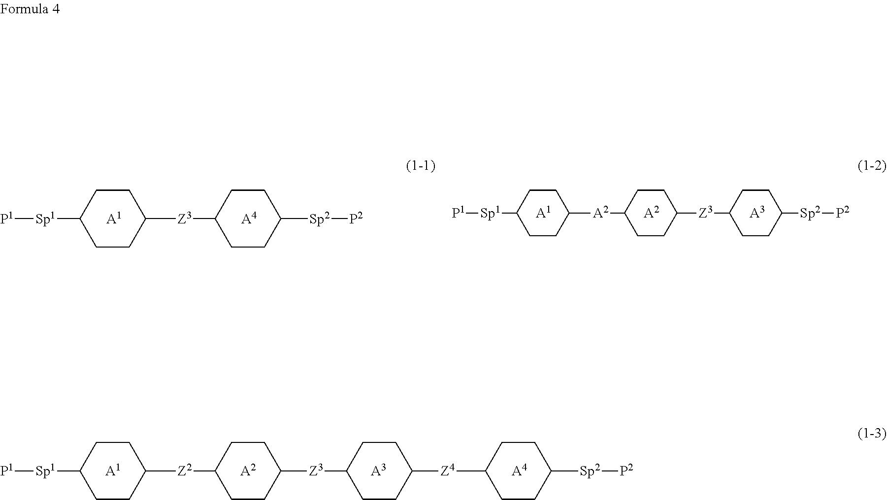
[A1].[A2].[A3].[A4].[P1][Sp1]C1CCC([Z2]C2CCC([Z3]C3CCC([Z4]C4CCC([Sp2][P2])CC4)CC3)CC2)CC1.[A1].[A4].[P1][Sp1]C1CCC([Z3]C2CCC([Sp2][P2])CC2)CC1.[A1].[A2].[A3].[P1][Sp1]C1CCC([A2]C2CCC([Z3]C3CCC([Sp2][P2])CC3)CC2)CC1
